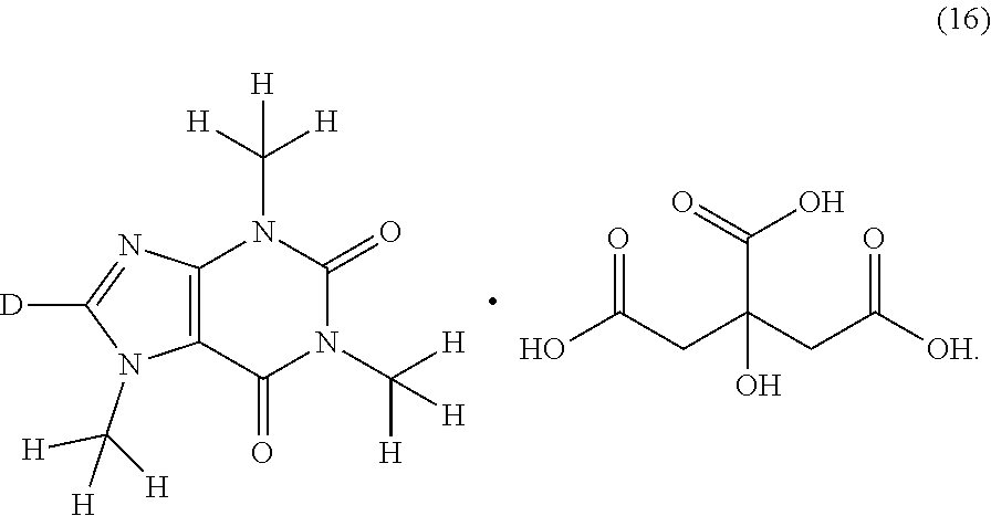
[H]C([H])([H])N1C(=O)N(C([H])([H])[H])C(=O)C2=C1N=C([D])N2C([H])([H])[H].C(C(O)(C(=O)O)CC(=O)[OH])C(O)=O
